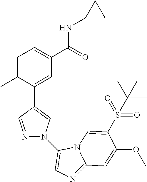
C1=C(C)C(C2=CN(C3=CN=C4N3C=C(S(=O)(=O)C(C)(C)C)C(OC)=C4)N=C2)=CC(C(=O)NC2CC2)=C1
